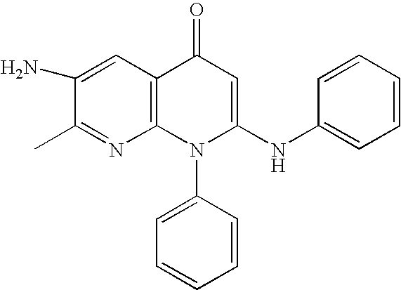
C1(C)=NC2=C(C=C1N)C(=O)C=C(NC1=CC=CC=C1)N2C1=CC=CC=C1
